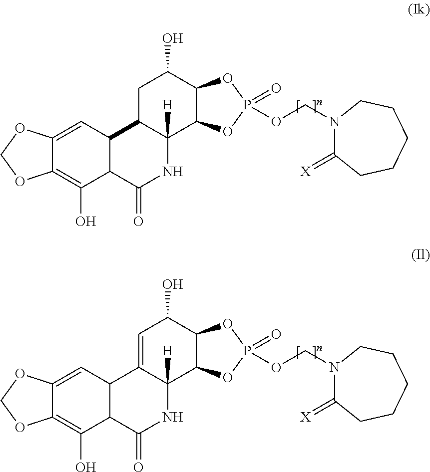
C1C2C([H])(C3C(C1O)OP(OCN1C(=[X])CCCCC1)(=O)O3)NC(=O)C1C2C=C2C(=C1O)OCO2.C1=C2C([H])(C3C(C1O)OP(OCN1C(=[X])CCCCC1)(=O)O3)NC(=O)C1C2C=C2C(=C1O)OCO2
